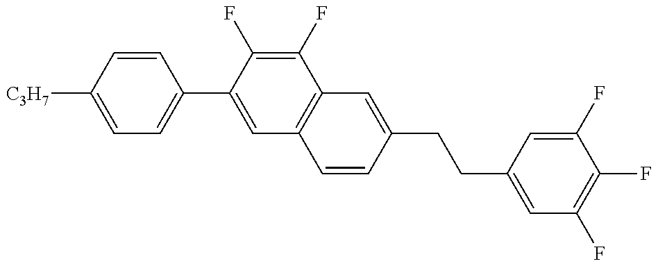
C1=C([C3H7])C=CC(C2=CC3=C(C(F)=C2F)C=C(CCC2=CC(F)=C(F)C(F)=C2)C=C3)=C1
